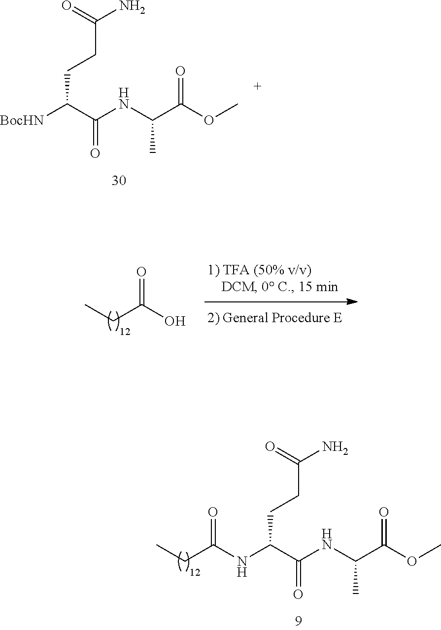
C(C(NC(C(OC)=O)C)=O)(CCC(N)=O)NC(CC)=O.[BocHN]C(C(NC(C(OC)=O)C)=O)CCC(N)=O.CCC(O)=O
